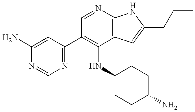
C1(C2=C(NC3CCC(N)CC3)C3=C(N=C2)NC(CCC)=C3)=NC=NC(N)=C1
